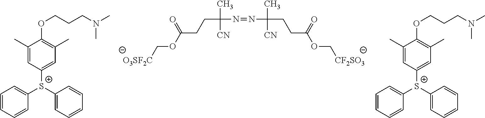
C(C(N=NC(CCC(OC[CF2SO3])=O)(C)[CN])(C)[CN])CC(OC[O3SF2C])=O.C1=CC=CC([S+](C2=CC=CC=C2)C2=CC(C)=C(OCCCN(C)C)C(C)=C2)=C1.C1=CC=CC([S+](C2=CC=CC=C2)C2=CC(C)=C(OCCCN(C)C)C(C)=C2)=C1
